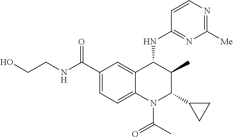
OCCNC(C1=CC=C2C(=C1)C(NC1=NC([Me])=NC=C1)C(C)C(C1CC1)N2C(C)=O)=O
